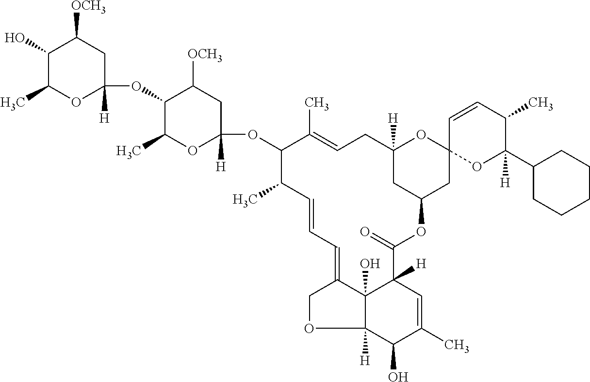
C12([H])C3(O)C(=CC=CC(C)C(OC4([H])CC([OCH3])C(OC5([H])CC([OCH3])C(O)C(C)O5)C(C)O4)C(C)=CCC4([H])CC(OC(=O)C3([H])C=C(C)C1O)CC1(O4)OC(C3CCCCC3)([H])C(C)C=C1)CO2
